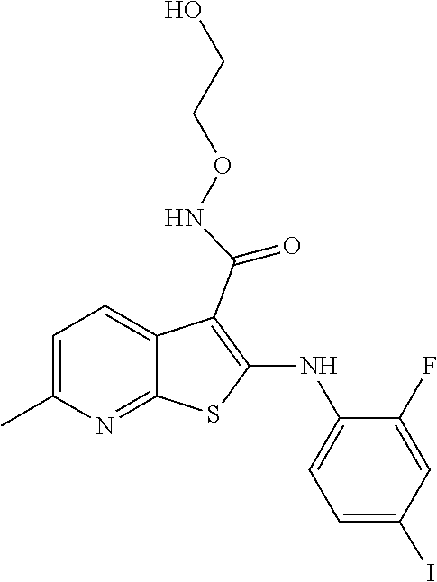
OCCONC(C1=C(NC2=CC=C(I)C=C2F)SC2=NC(C)=CC=C12)=O
